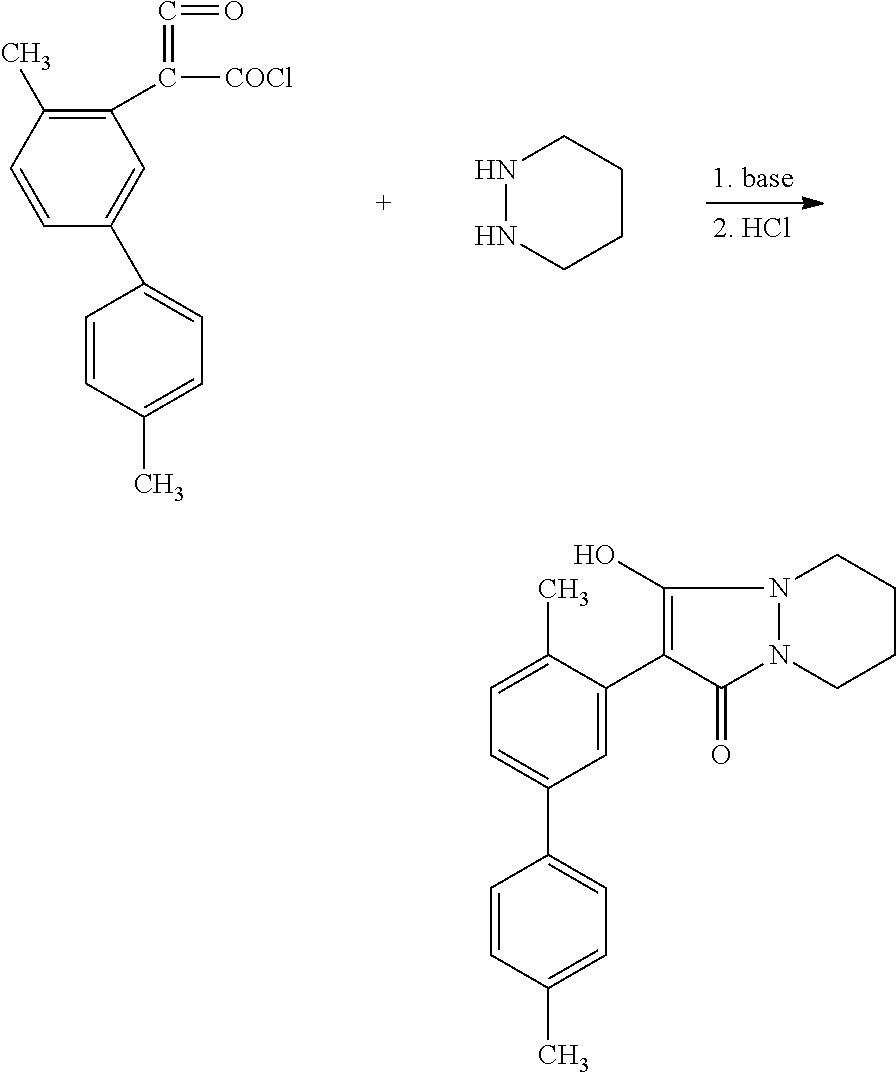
C1=CC(C)=CC=C1C1=CC(C(=C=O)[COCl])=C(C)C=C1.N1NCCCC1.C1=CC(C)=CC=C1C1=CC=C(C)C(C2=C(O)N3N(C2=O)CCCC3)=C1
